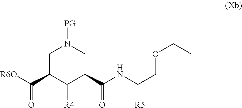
[R6O]C(=O)C1C([R4])C(C(=O)NC([R5])COCC)CN([PG])C1
